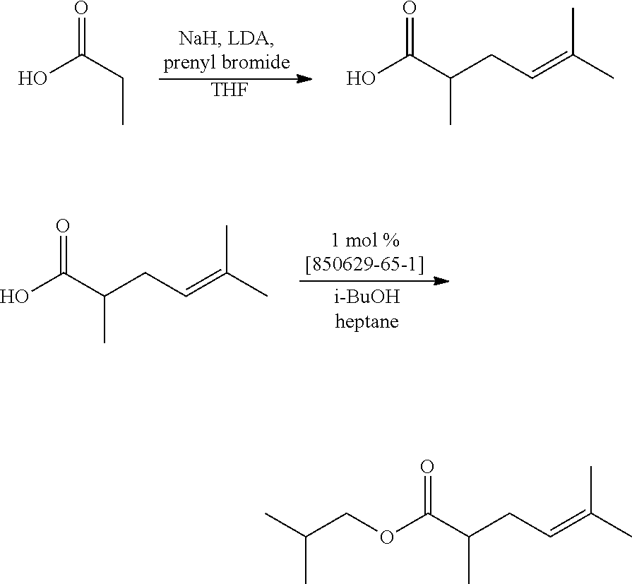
OC(C(C)CC=C(C)C)=O.[THF].OC(CC)=O.OC(C(C)CC=C(C)C)=O.O(C(C(C)CC=C(C)C)=O)CC(C)C
